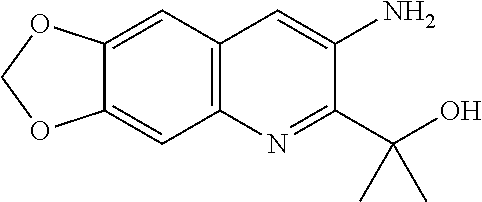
C12=C(C=C3C(=C1)OCO3)C=C(N)C(C(O)(C)C)=N2
